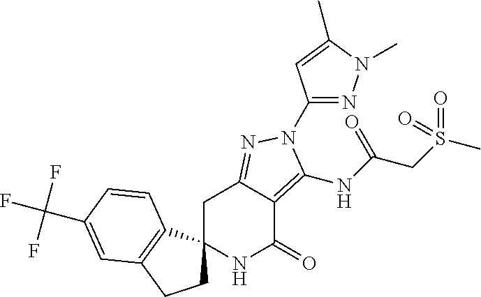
C1C2=NN(C3=NN(C)C(C)=C3)C(NC(CS(C)(=O)=O)=O)=C2C(=O)NC12CCC1=C2C=CC(C(F)(F)F)=C1
